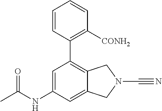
C1=C2C(=C(C3=C([CONH2])C=CC=C3)C=C1NC(C)=O)CN(C#N)C2
